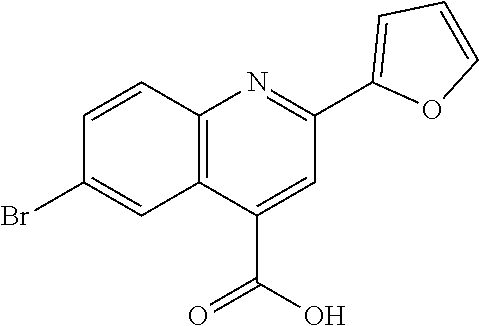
C12=C(C(C(=O)O)=CC(C3=CC=CO3)=N1)C=C(Br)C=C2
